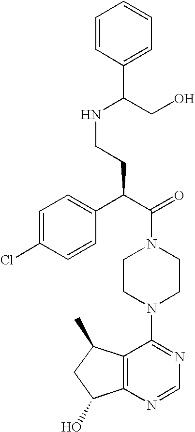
C(N1CCN(C2=NC=NC3=C2C(C)CC3O)CC1)(C(C1=CC=C(Cl)C=C1)CCNC(CO)C1=CC=CC=C1)=O
